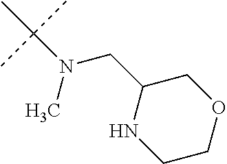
C(N(C)C(C)(C)C)C1COCCN1
